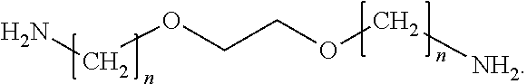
C(OCCOC[NH2])N
